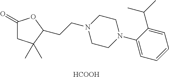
C1(=O)CC(C)(C)C(CCN2CCN(C3=CC=CC=C3C(C)C)CC2)O1.[HCOOH]
